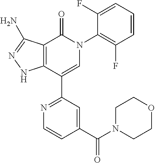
C12=C(C(C3=NC=CC(C(N4CCOCC4)=O)=C3)=CN(C3=C(F)C=CC=C3F)C1=O)NN=C2N
